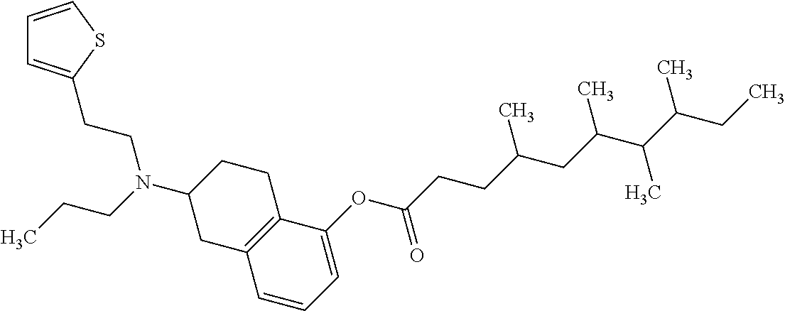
C1(OC(CCC(CC(C(C(CC)C)C)C)C)=O)=CC=CC2=C1CCC(N(CCC)CCC1=CC=CS1)C2
